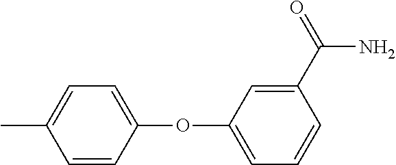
C1=C(C)C=CC(OC2=CC=CC(C(N)=O)=C2)=C1
